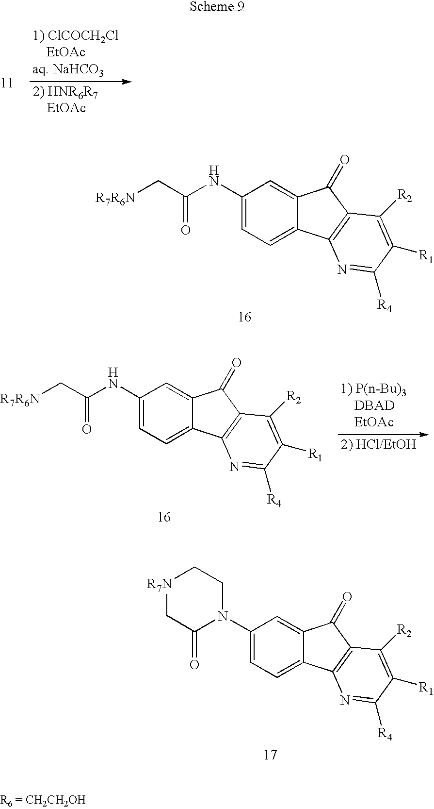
C1(NC(=O)C[R7R6N])=CC=C2C(=C1)C(=O)C1=C2N=C([R4])C([R1])=C1[R2].C1(NC(=O)C[R7R6N])=CC=C2C(=C1)C(=O)C1=C2N=C([R4])C([R1])=C1[R2].C1(N2CC[R7N]CC2=O)=CC=C2C(=C1)C(=O)C1=C2N=C([R4])C([R1])=C1[R2]
